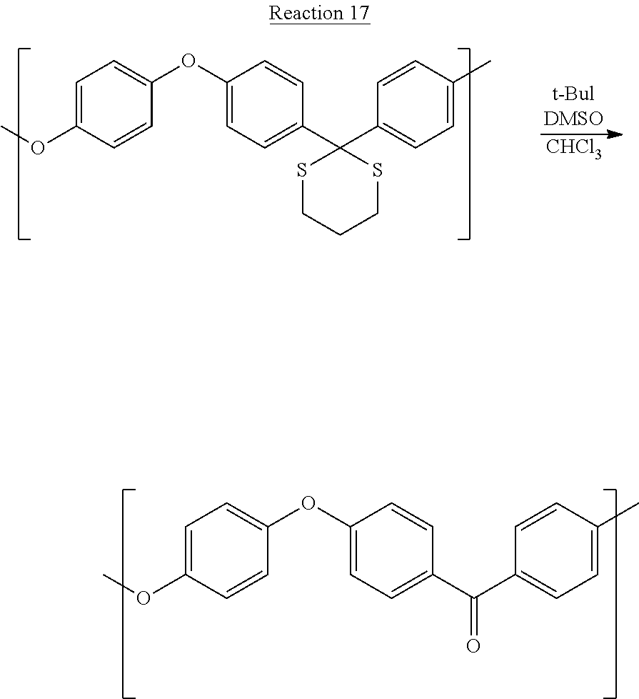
C1=C(OC)C=CC(OC2=CC=C(C(C3=CC=C(C)C=C3)=O)C=C2)=C1.C1=C(OC)C=CC(OC2=CC=C(C3(C4=CC=C(C)C=C4)SCCCS3)C=C2)=C1.[CHCl3]
